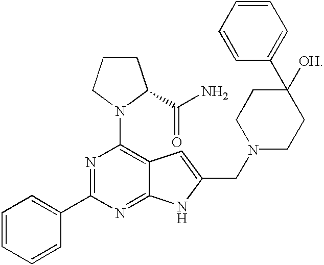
C1=CC=CC(C2=NC(N3CCCC3C(N)=O)=C3C(=N2)NC(CN2CCC([OH])(C4=CC=CC=C4)CC2)=C3)=C1
